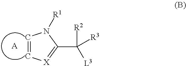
C1=C[X]=C(C([L3])([R2])[R3])N1[R1].[A]
